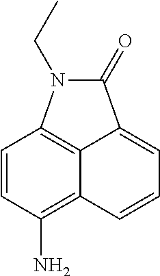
C1=CC(N)=C2C=CC=C3C(=O)N(CC)C1=C23
